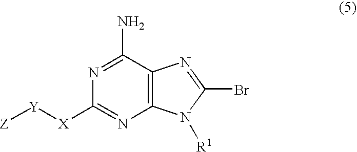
N1=C(N)C2=C(N=C1[X][Y][Z])N([R1])C(Br)=N2
